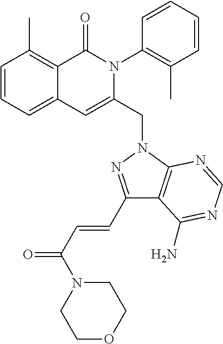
C1=CC=C2C(=C1C)C(=O)N(C1=C(C)C=CC=C1)C(CN1C3=C(C(C=CC(N4CCOCC4)=O)=N1)C(N)=NC=N3)=C2
